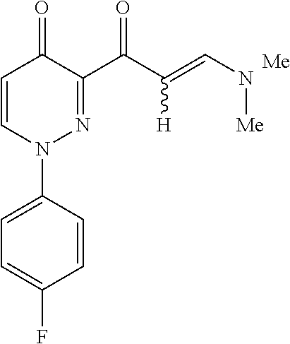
C1=C(F)C=CC(N2N=C(C(C(=CN[Me])[H])=O)C(=O)C=C2)=C1
